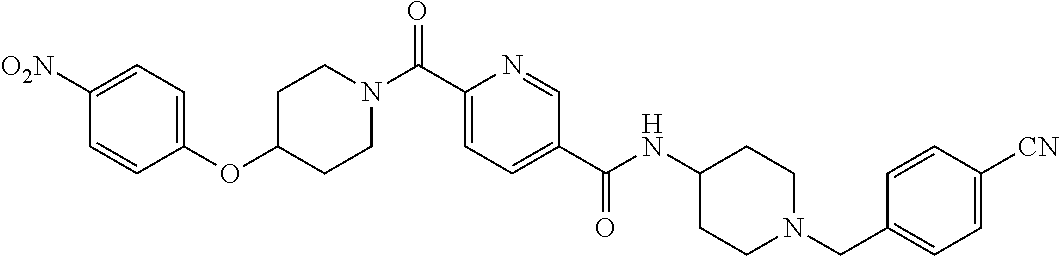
C1=C(C(N2CCC(OC3=CC=C([O2N])C=C3)CC2)=O)N=CC(C(=O)NC2CCN(CC3=CC=C([CN])C=C3)CC2)=C1
